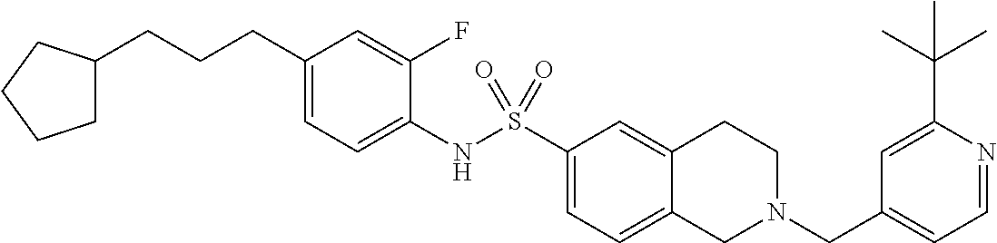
C1(CCCC2CCCC2)=CC=C(NS(C2=CC=C3C(=C2)CCN(CC2=CC=NC(C(C)(C)C)=C2)C3)(=O)=O)C(F)=C1
